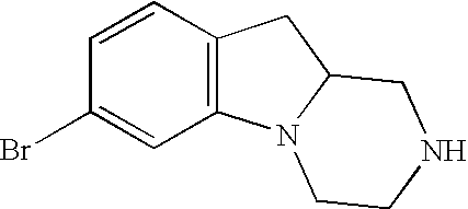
C1=CC2=C(C=C1Br)N1C(C2)CNCC1
